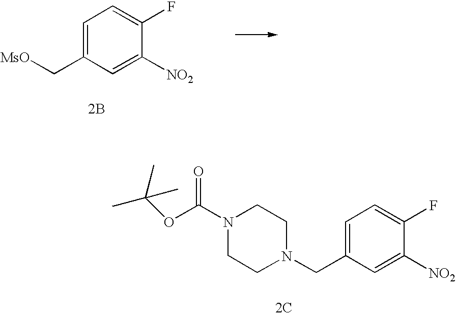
C1=C(C[MsO])C=C([NO2])C(F)=C1.[2B].C1=C(CN2CCN(C(OC(C)(C)C)=O)CC2)C=C([NO2])C(F)=C1.[2C]
